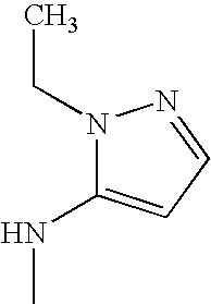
N1(CC)C(NC)=CC=N1
